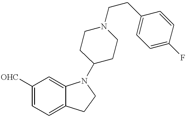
C1([OHC])=CC=C2C(=C1)N(C1CCN(CCC3=CC=C(F)C=C3)CC1)CC2
